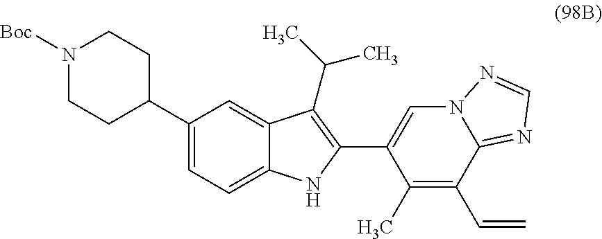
N1([Boc])CCC(C2=CC=C3C(=C2)C(C(C)C)=C(C2=CN4C(=NC=N4)C(C=C)=C2C)N3)CC1
